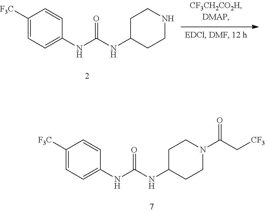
C1([F3C])=CC=C(NC(NC2CCNCC2)=O)C=C1.C1([F3C])=CC=C(NC(NC2CCN(C(C[CF3])=O)CC2)=O)C=C1
